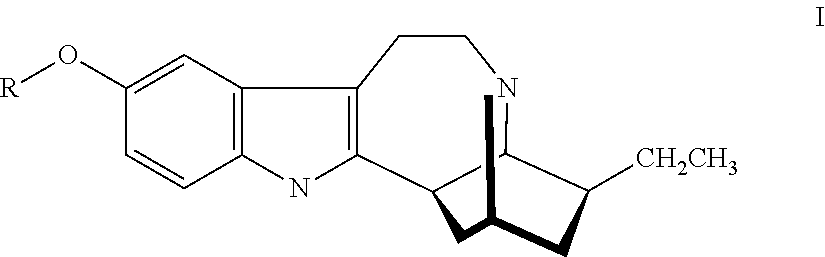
C12=C(NC3=C1CCNC1C([CH2CH3])CC(C)CC31)C=CC(O[R])=C2
